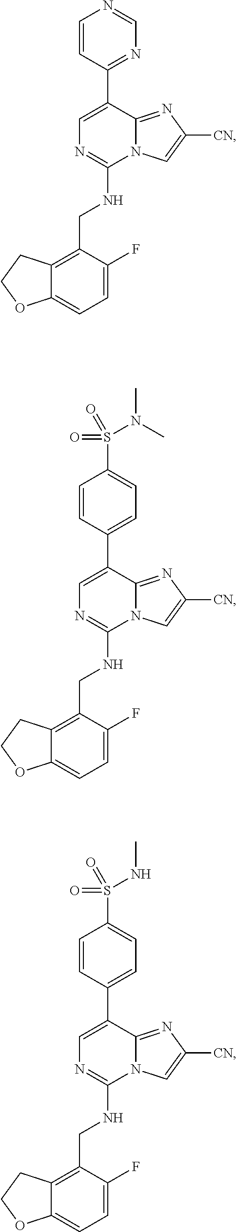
C1=C(F)C(CNC2=NC=C(C3=NC=NC=C3)C3=NC([CN])=CN23)=C2C(=C1)OCC2.C1=C(F)C(CNC2=NC=C(C3=CC=C(S(N(C)C)(=O)=O)C=C3)C3=NC([CN])=CN23)=C2C(=C1)OCC2.C1=C(F)C(CNC2=NC=C(C3=CC=C(S(NC)(=O)=O)C=C3)C3=NC([CN])=CN23)=C2C(=C1)OCC2
